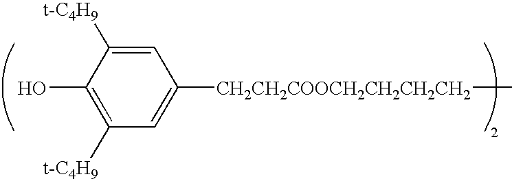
C1=C([CH2CH2COOCH2CH2CH2CH2]C)C=C([t-C4H9])C(O)=C1[t-C4H9]
